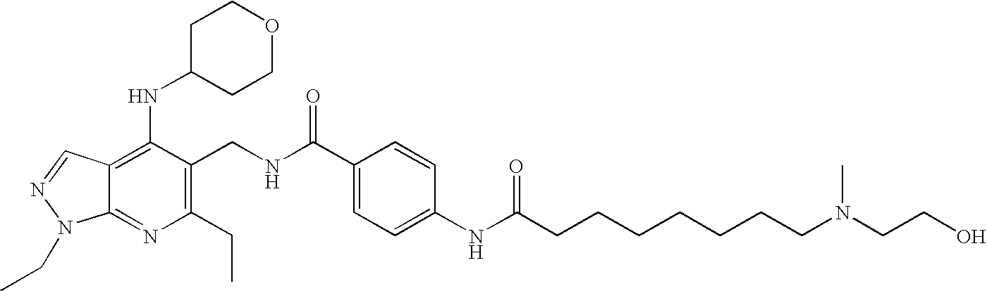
C1(C(NCC2=C(CC)N=C3C(=C2NC2CCOCC2)C=NN3CC)=O)=CC=C(NC(CCCCCCCN(CCO)C)=O)C=C1
